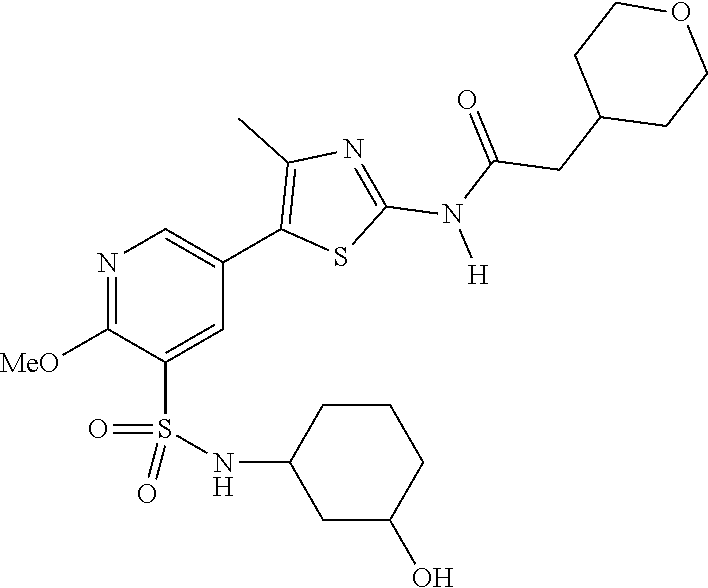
N1=C([OMe])C(S(NC2CC(O)CCC2)(=O)=O)=CC(C2=C(C)N=C(N([H])C(=O)CC3CCOCC3)S2)=C1
